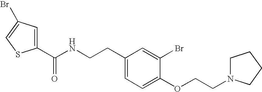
C1(C(NCCC2=CC=C(OCCN3CCCC3)C(Br)=C2)=O)=CC(Br)=CS1
